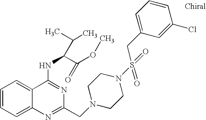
C1=CC=C2C(=C1)C(NC(C(OC)=O)C(C)C)=NC(CN1CCN(S(=O)(CC3=CC=CC(Cl)=C3)=O)CC1)=N2
